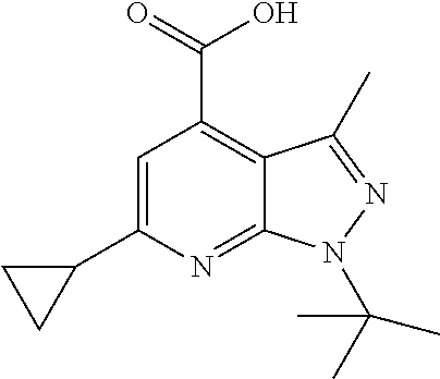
C1=C(C2CC2)N=C2C(=C1C(=O)O)C(C)=NN2C(C)(C)C
